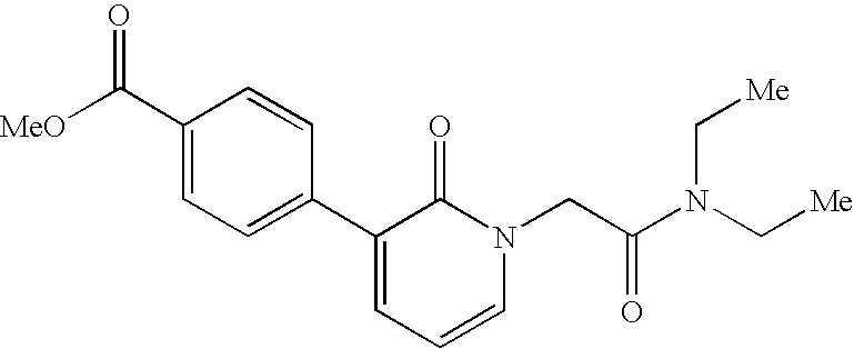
[MeO]C(C1=CC=C(C2=CC=CN(CC(N(C[Me])C[Me])=O)C2=O)C=C1)=O
